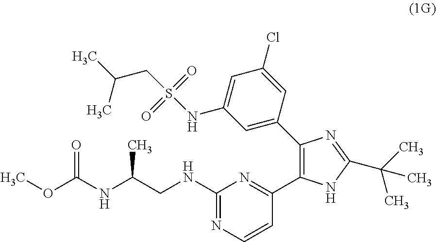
C1(C2=NC(NCC(NC(OC)=O)C)=NC=C2)=C(C2=CC(NS(=O)(=O)CC(C)C)=CC(Cl)=C2)N=C(C(C)(C)C)N1
